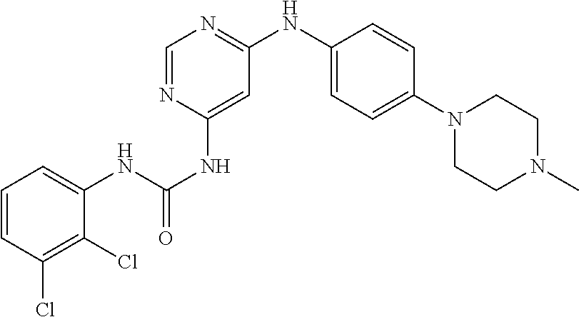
C1=CC(Cl)=C(Cl)C(NC(=O)NC2=CC(NC3=CC=C(N4CCN(C)CC4)C=C3)=NC=N2)=C1
